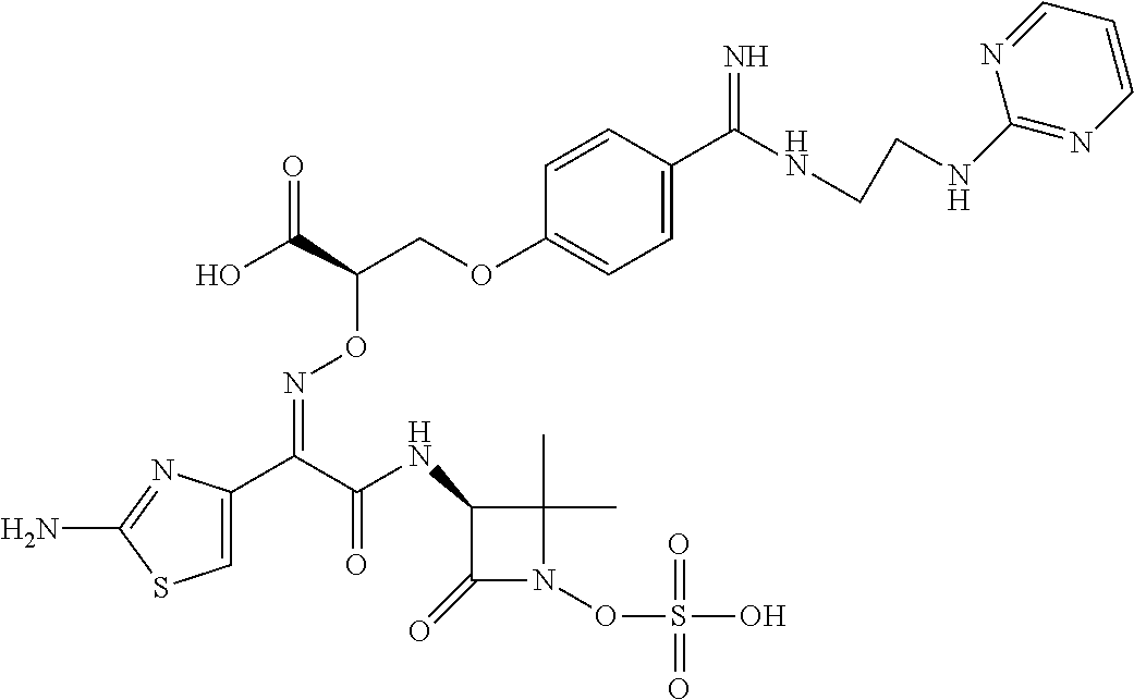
C1=C(C(C(NC2C(=O)N(OS(O)(=O)=O)C2(C)C)=O)=NOC(COC2=CC=C(C(NCCNC3=NC=CC=N3)=N)C=C2)C(O)=O)N=C(N)S1
